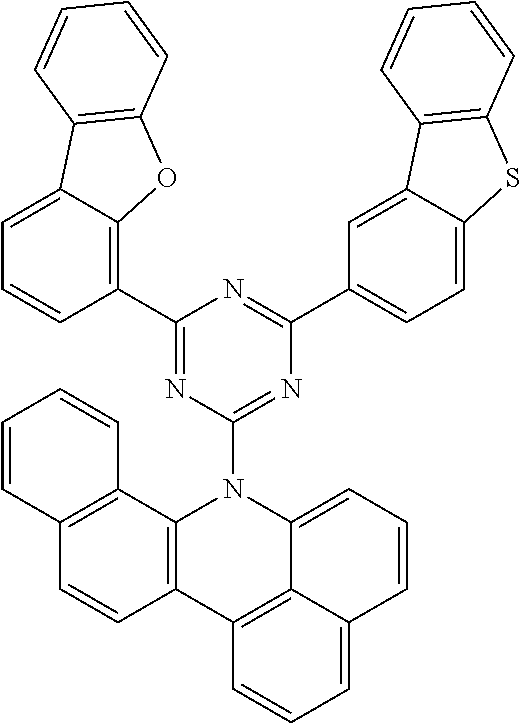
C1(C2=C3C(=CC=C2)C2=C(O3)C=CC=C2)=NC(N2C3=CC=CC4=CC=CC(=C34)C3=C2C2=C(C=C3)C=CC=C2)=NC(C2=CC=C3C(=C2)C2=C(S3)C=CC=C2)=N1
